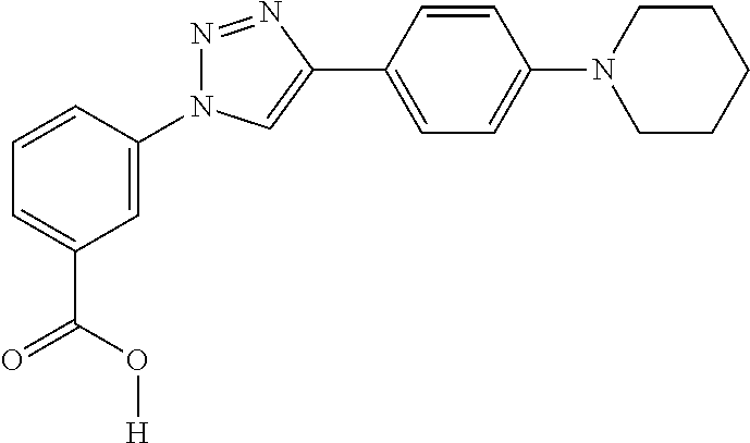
C1=CC(N2N=NC(C3=CC=C(N4CCCCC4)C=C3)=C2)=CC(C(O[H])=O)=C1
